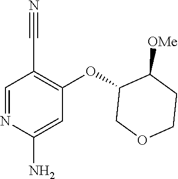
C1=NC(N)=CC(OC2COCCC2[OMe])=C1C#N
